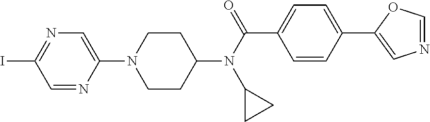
C1CC(N(C(C2=CC=C(C3=CN=CO3)C=C2)=O)C2CC2)CCN1C1=CN=C(I)C=N1
